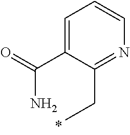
C1=C(C(=O)N)C(CC)=NC=C1
